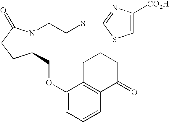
C1(COC2=CC=CC3=C2CCCC3=O)N(CCSC2=NC([CO2H])=CS2)C(=O)CC1
